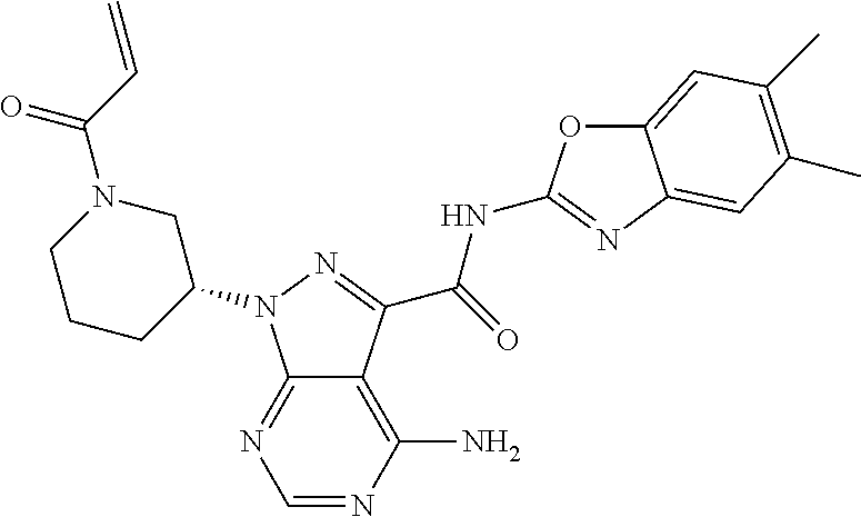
C12=C(N)N=CN=C1N(C1CN(C(C=C)=O)CCC1)N=C2C(=O)NC1=NC2=CC(C)=C(C)C=C2O1
